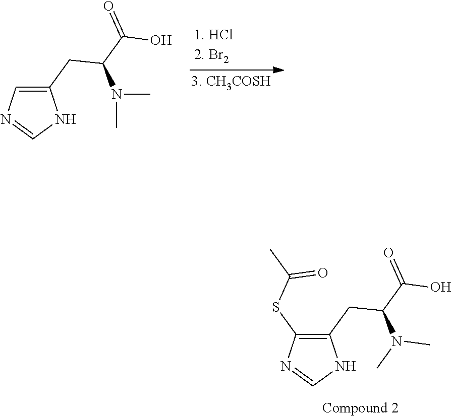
C1(CC(N(C)C)C(O)=O)=CN=CN1.C1(CC(N(C)C)C(O)=O)=C(SC(C)=O)N=CN1
